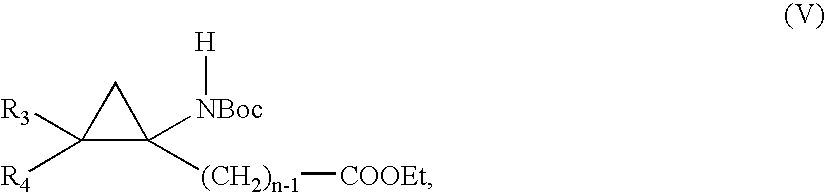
C1([R3])([R4])C([NBoc][H])([(CH2)n-1][COOEt])C1
